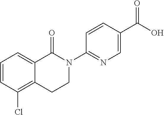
C1=CC(Cl)=C2C(=C1)C(=O)N(C1=NC=C(C(O)=O)C=C1)CC2
